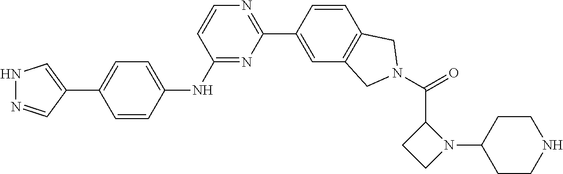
N1N=CC(C2=CC=C(NC3=NC(C4=CC5=C(C=C4)CN(C(=O)C4CCN4C4CCNCC4)C5)=NC=C3)C=C2)=C1
